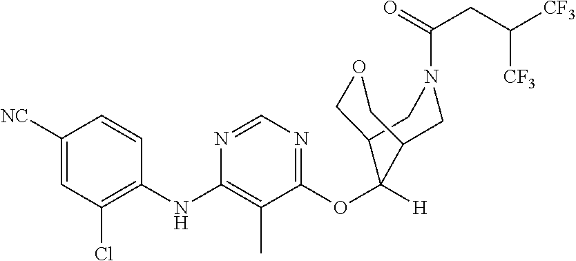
C1=CC(NC2=C(C)C(OC3([H])C4COCC3CN(C(=O)CC([CF3])[CF3])C4)=NC=N2)=C(Cl)C=C1[NC]
